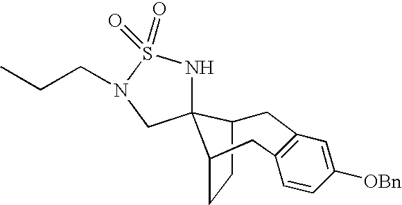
C1C2CCC(C23NS(=O)(=O)N(CCC)C3)CC2=C1C=C([OBn])C=C2
